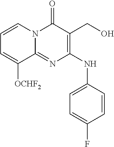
C1=CN2C(=NC(NC3=CC=C(F)C=C3)=C(CO)C2=O)C([OCHF2])=C1
